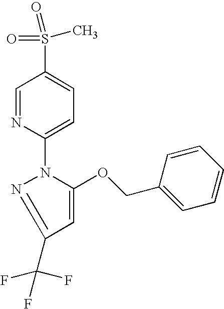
C1=NC(N2N=C(C(F)(F)F)C=C2OCC2=CC=CC=C2)=CC=C1S(=O)(C)=O
